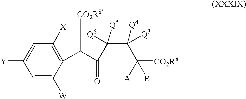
C1=C([W])C(C(C(=O)C(C(C([CO2R8])([A])B)([Q4])[Q3])([Q6])[Q5])[CO2R8])=C([X])C=C1[Y]
